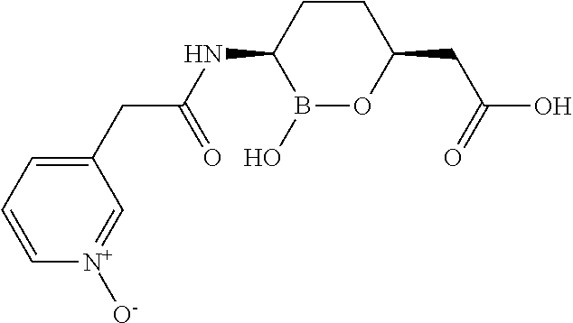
B1(O)OC(CC(O)=O)CCC1NC(CC1=CC=C[N+]([O-])=C1)=O
